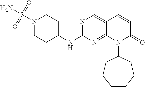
N1(S(N)(=O)=O)CCC(NC2=NC=C3C(=N2)N(C2CCCCCC2)C(=O)C=C3)CC1
